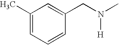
C1(C)=CC=CC(CN(C)[H])=C1
